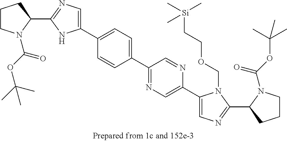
C1(C2=CC=C(C3=NC=C(C4=CN=C(C5CCCN5C(OC(C)(C)C)=O)N4COCC[Si](C)(C)C)N=C3)C=C2)=CN=C(C2CCCN2C(OC(C)(C)C)=O)N1
